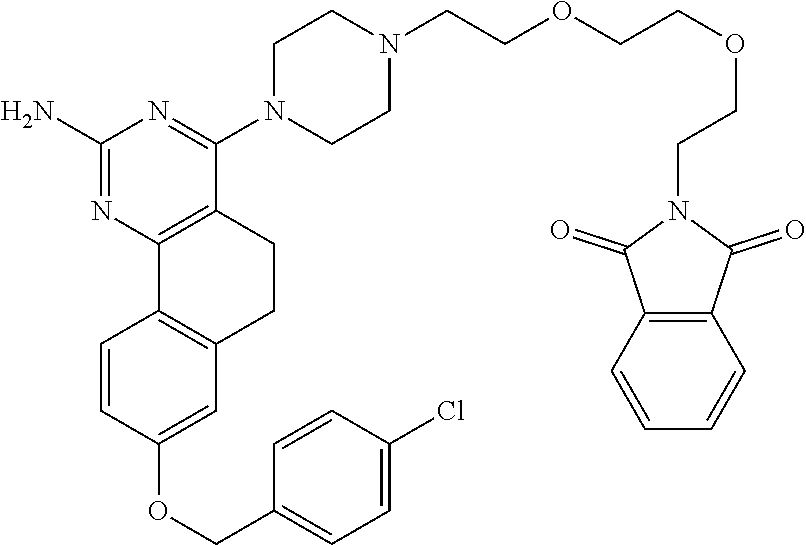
C1(N)=NC2=C(C(N3CCN(CCOCCOCCN4C(=O)C5=C(C4=O)C=CC=C5)CC3)=N1)CCC1=C2C=CC(OCC2=CC=C(Cl)C=C2)=C1
